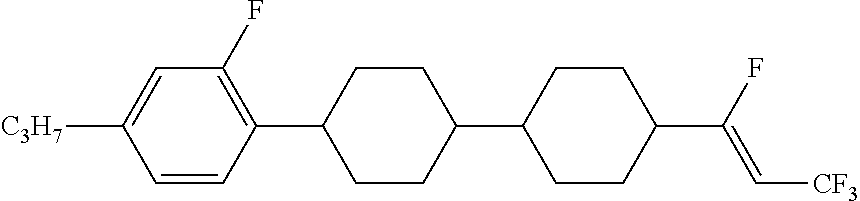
C1=CC(C2CCC(C3CCC(C(F)=C[CF3])CC3)CC2)=C(F)C=C1[C3H7]
